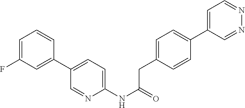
C1=C(F)C=C(C2=CC=C(NC(CC3=CC=C(C4=CC=NN=C4)C=C3)=O)N=C2)C=C1
